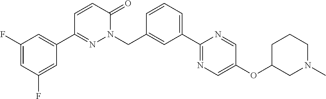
C1(F)=CC(C2=NN(CC3=CC(C4=NC=C(OC5CN(C)CCC5)C=N4)=CC=C3)C(=O)C=C2)=CC(F)=C1
